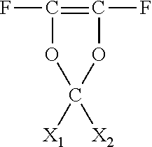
FC1=C(F)OC([X1])([X2])O1
